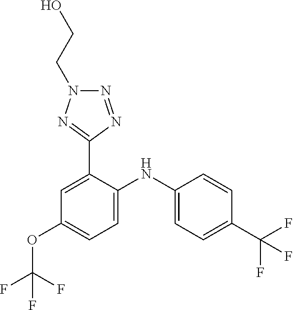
C1=CC(C(F)(F)F)=CC=C1NC1=CC=C(OC(F)(F)F)C=C1C1=NN(CCO)N=N1
